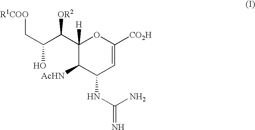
[R1COO]CC(O)C(C1([H])C([AcHN])C(NC(=N)N)C=C([CO2H])O1)[OR2]
